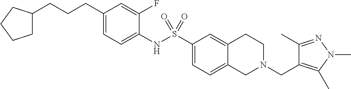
C1(CCCC2CCCC2)=CC=C(NS(C2=CC=C3C(=C2)CCN(CC2=C(C)N(C)N=C2C)C3)(=O)=O)C(F)=C1
